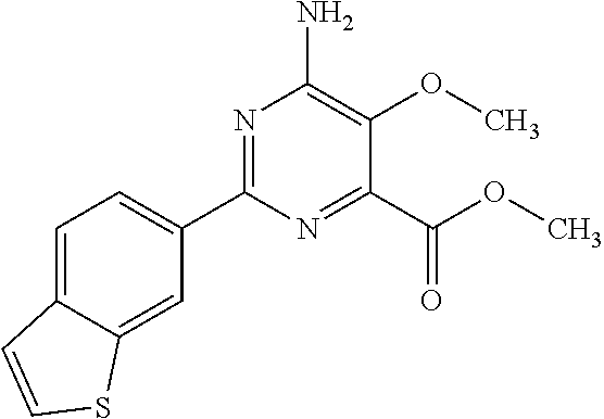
N1=C(C2=CC=C3C(=C2)SC=C3)N=C(C(OC)=O)C(OC)=C1N
